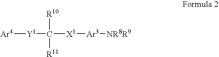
[Ar4][Y1]C([R11])([X1][Ar3][NR8R9])[R10]
